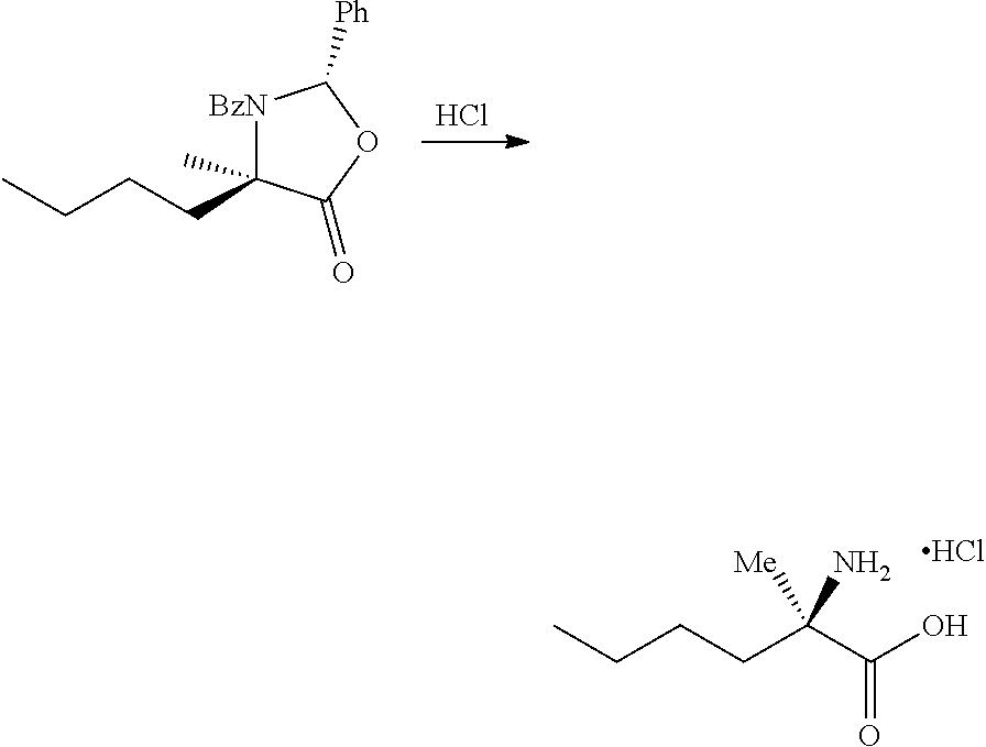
CCCCC(C(O)=O)(N)[Me].Cl.Cl.[BzN]1C(CCCC)(C)C(=O)OC1[Ph]
